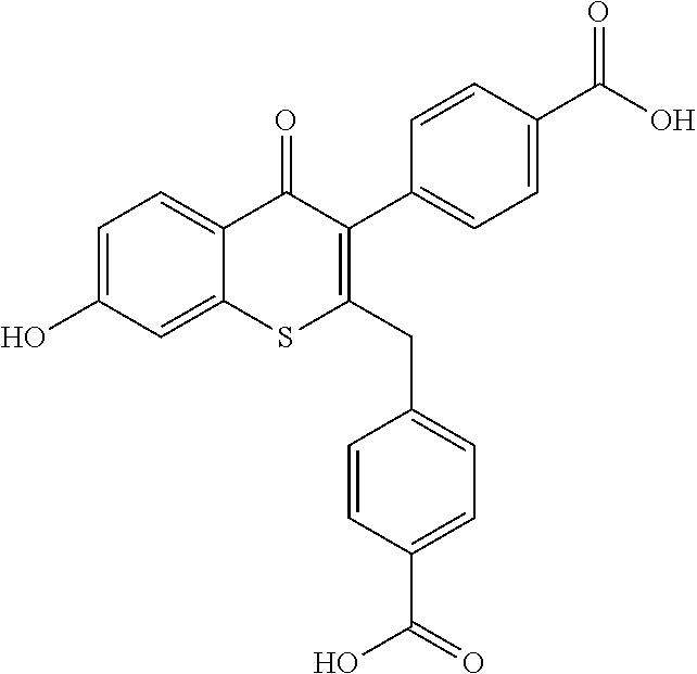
C1=C(O)C=C2C(=C1)C(=O)C(C1=CC=C(C(O)=O)C=C1)=C(CC1=CC=C(C(=O)O)C=C1)S2
